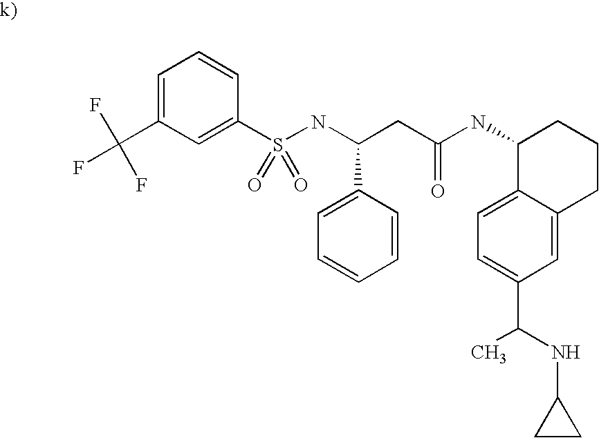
C1(C(F)(F)F)=CC=CC(S(NC(CC(NC2C3=CC=C(C(NC4CC4)C)C=C3CCC2)=O)C2=CC=CC=C2)(=O)=O)=C1
